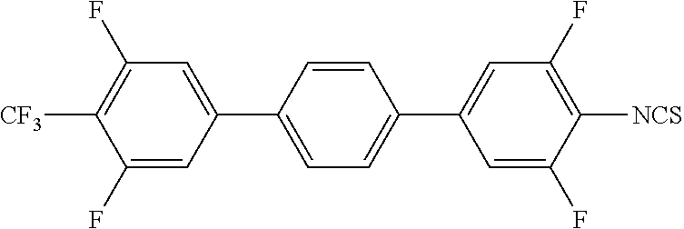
C1=C(C2=CC=C(C3=CC(F)=C([NCS])C(F)=C3)C=C2)C=C(F)C([CF3])=C1F
